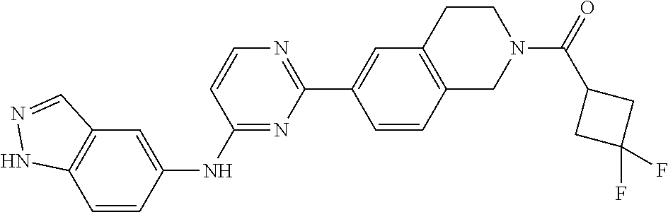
C12=C(C=C(NC3=NC(C4=CC5=C(C=C4)CN(C(=O)C4CC(F)(F)C4)CC5)=NC=C3)C=C1)C=NN2
